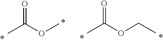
CC(OC)=O.CC(OCC)=O
